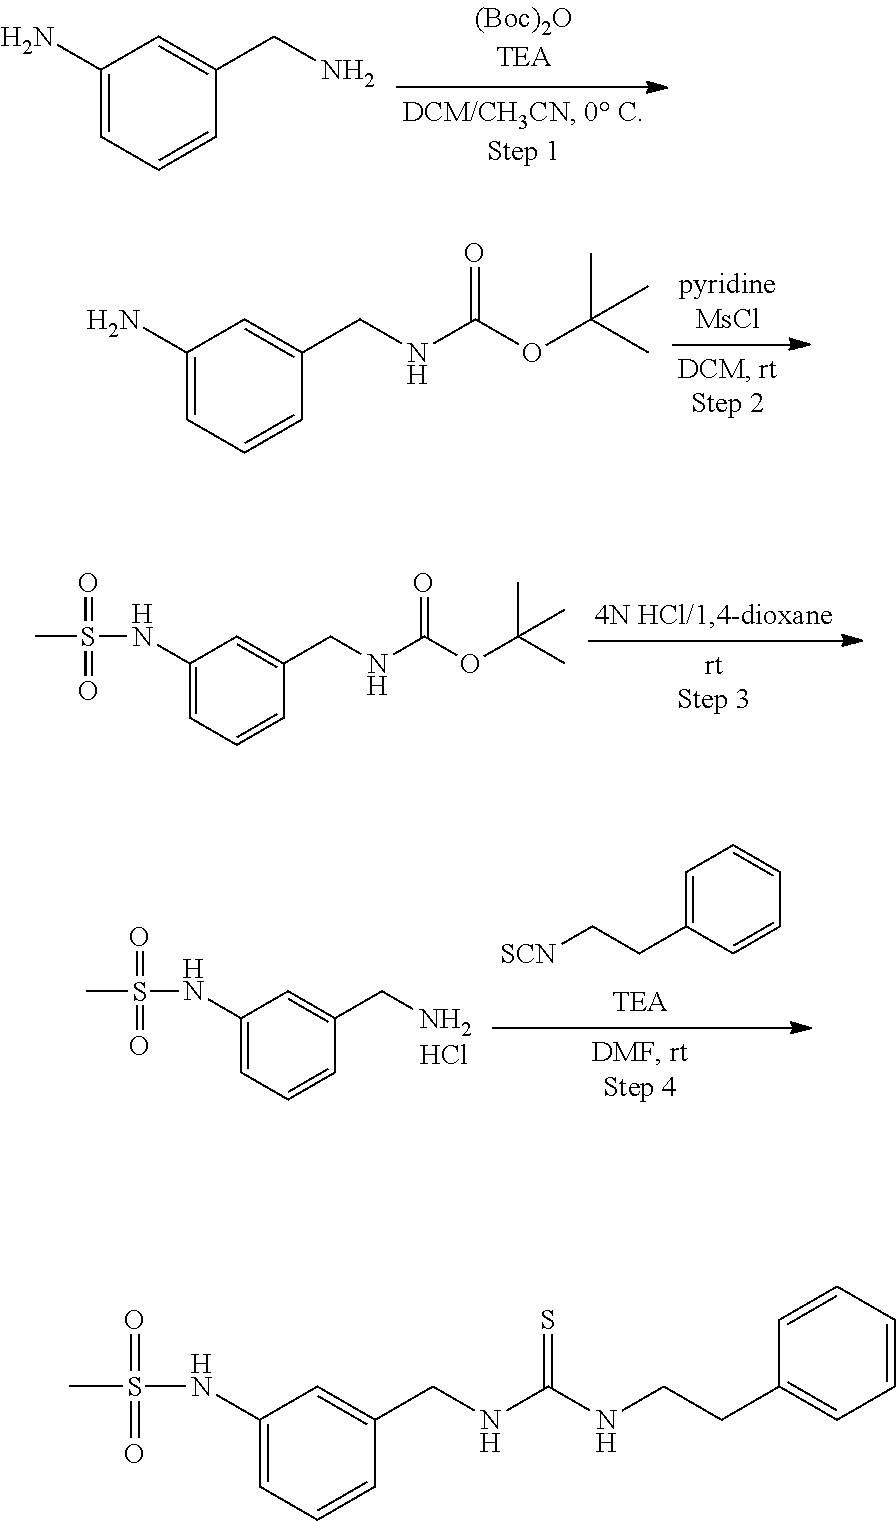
C1(N)=CC=CC(CN)=C1.C1(N)=CC=CC(CNC(OC(C)(C)C)=O)=C1.C1(NS(C)(=O)=O)=CC=CC(CNC(OC(C)(C)C)=O)=C1.C1(NS(C)(=O)=O)=CC=CC(CN)=C1.Cl.C1=C(CC[SCN])C=CC=C1.C1(NS(C)(=O)=O)=CC=CC(CNC(NCCC2=CC=CC=C2)=S)=C1
